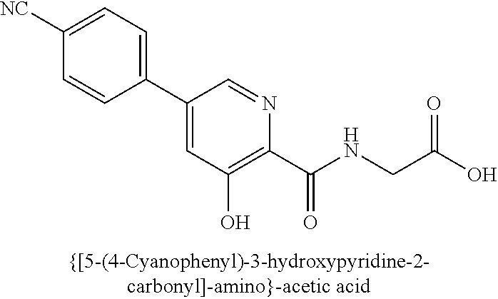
C1(C2=CC(O)=C(C(NCC(O)=O)=O)N=C2)=CC=C([NC])C=C1
